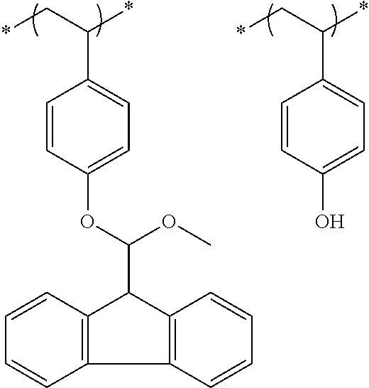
C12=C(C3=C(C1C(OC1=CC=C(C(C*)*)C=C1)OC)C=CC=C3)C=CC=C2.C1(O)=CC=C(C(C*)*)C=C1
